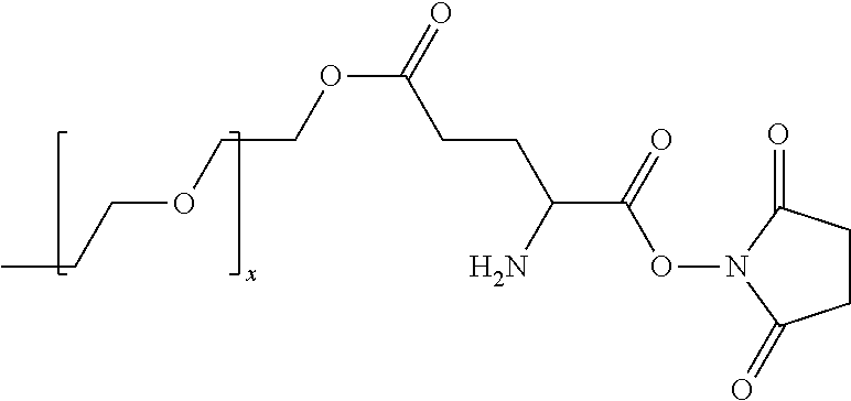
C1CC(=O)N(OC(C(N)CCC(OCCOCCC)=O)=O)C1=O
